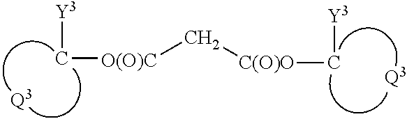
[Y3]C[O(O)C]C[C(O)O]C[Y3].[Q3].[Q3]
